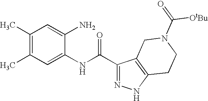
C1(C)=C(C)C=C(NC(C2=NNC3=C2CN(C([OtBu])=O)CC3)=O)C(N)=C1
